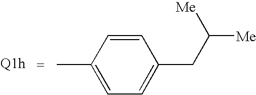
C1=C(C)C=CC(CC([Me])[Me])=C1
